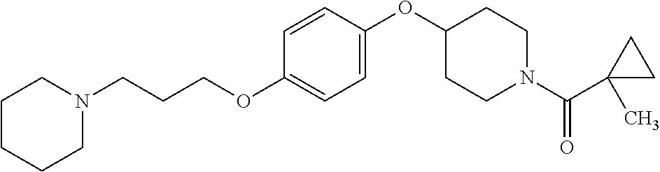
C1CCCN(CCCOC2=CC=C(OC3CCN(C(C4(C)CC4)=O)CC3)C=C2)C1
